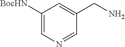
C1([BocHN])=CN=CC(CN)=C1
